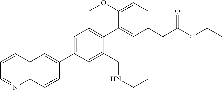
C1=C(C2=CC3=C(C=C2)N=CC=C3)C=C(CNCC)C(C2=CC(CC(OCC)=O)=CC=C2OC)=C1
